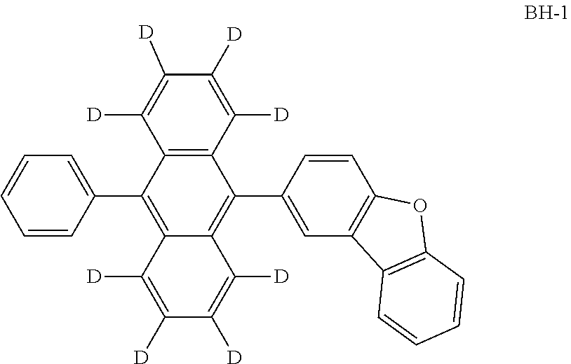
C1([D])=C([D])C([D])=C([D])C2=C1C(C1=CC=CC=C1)=C1C([D])=C([D])C([D])=C([D])C1=C2C1=CC2=C(C=C1)OC1=C2C=CC=C1
